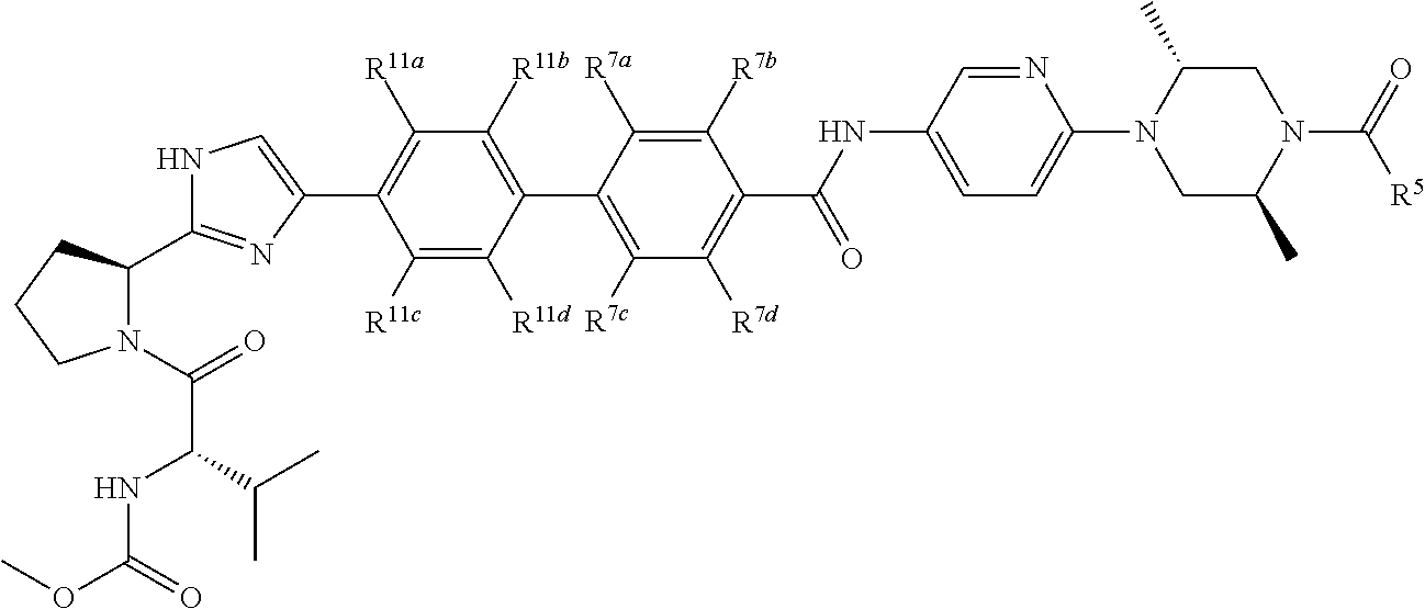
C1([R11c])=C([R11d])C(C2=C([R7c])C([R7d])=C(C(NC3=CC=C(N4CC(C)N(C(=O)[R5])CC4C)N=C3)=O)C([R7b])=C2[R7a])=C([R11b])C([R11a])=C1C1=CNC(C2N(C(=O)C(NC(OC)=O)C(C)C)CCC2)=N1
